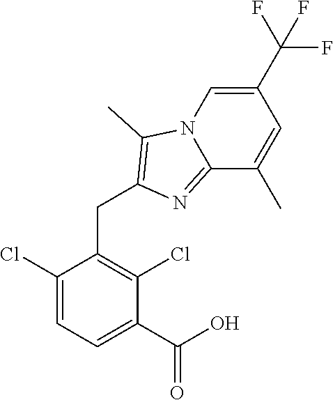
C1(Cl)=CC=C(C(O)=O)C(Cl)=C1CC1=C(C)N2C(=N1)C(C)=CC(C(F)(F)F)=C2
